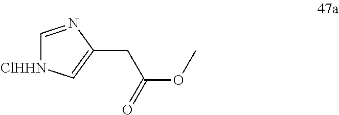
C1=NC(CC(OC)=O)=C[ClHHN]1
